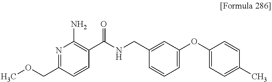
N1=C(COC)C=CC(C(NCC2=CC(OC3=CC=C(C)C=C3)=CC=C2)=O)=C1N
